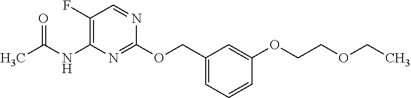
C1(F)=C(NC(C)=O)N=C(OCC2=CC=CC(OCCOCC)=C2)N=C1
